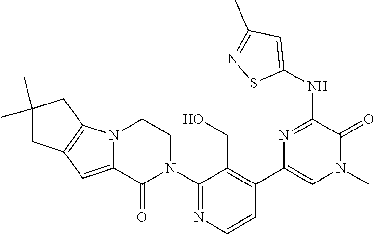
C1(N2CCN3C(=CC4=C3CC(C)(C)C4)C2=O)=NC=CC(C2=CN(C)C(=O)C(NC3=CC(C)=NS3)=N2)=C1CO
